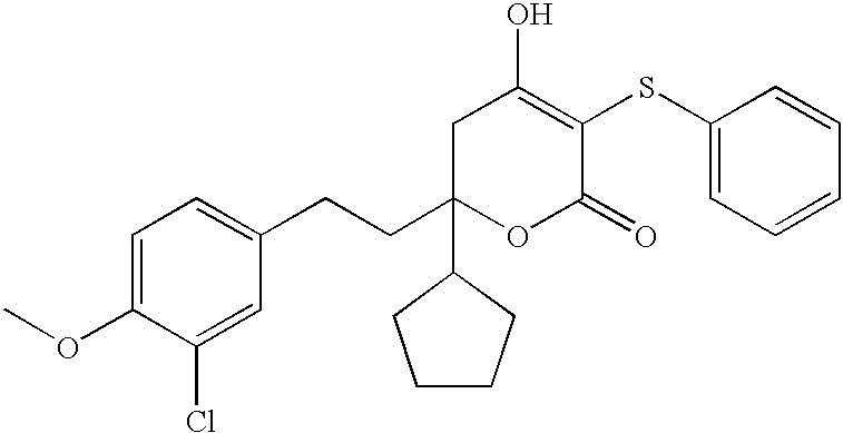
C1(OC)=CC=C(CCC2(C3CCCC3)OC(=O)C(SC3=CC=CC=C3)=C(O)C2)C=C1Cl
